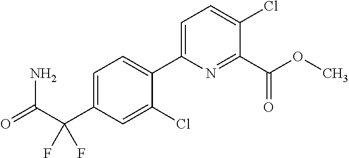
C1=C(Cl)C(C2=CC=C(Cl)C(C(OC)=O)=N2)=CC=C1C(F)(C(=O)N)F
